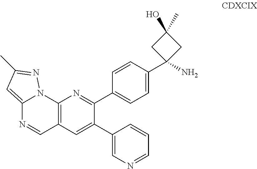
C12=C(C=C(C3=CN=CC=C3)C(C3=CC=C(C4(N)CC(O)(C)C4)C=C3)=N1)C=NC1=CC(C)=NN21
